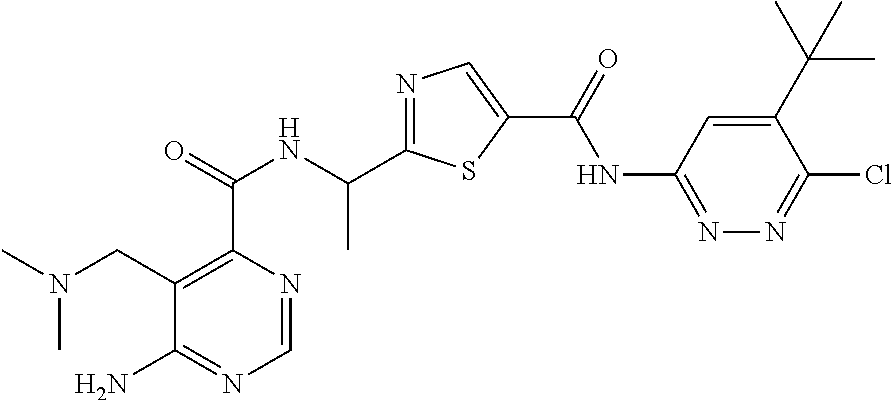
C1=NC(C(=O)NC(C2=NC=C(C(=O)NC3=NN=C(Cl)C(C(C)(C)C)=C3)S2)C)=C(CN(C)C)C(N)=N1
